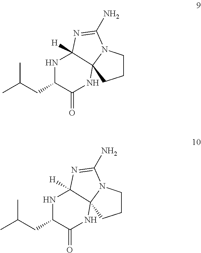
N1C(CC(C)C)C(=O)NC23C1([H])N=C(N)N2CCC3.N1C(CC(C)C)C(=O)NC23C1([H])N=C(N)N2CCC3
